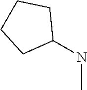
N(C1CCCC1)C
